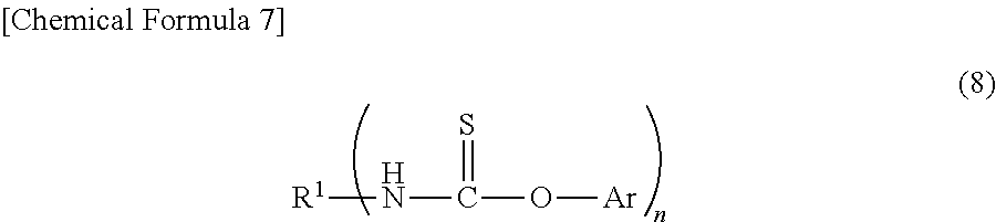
[R1]NC(=S)O[Ar]
